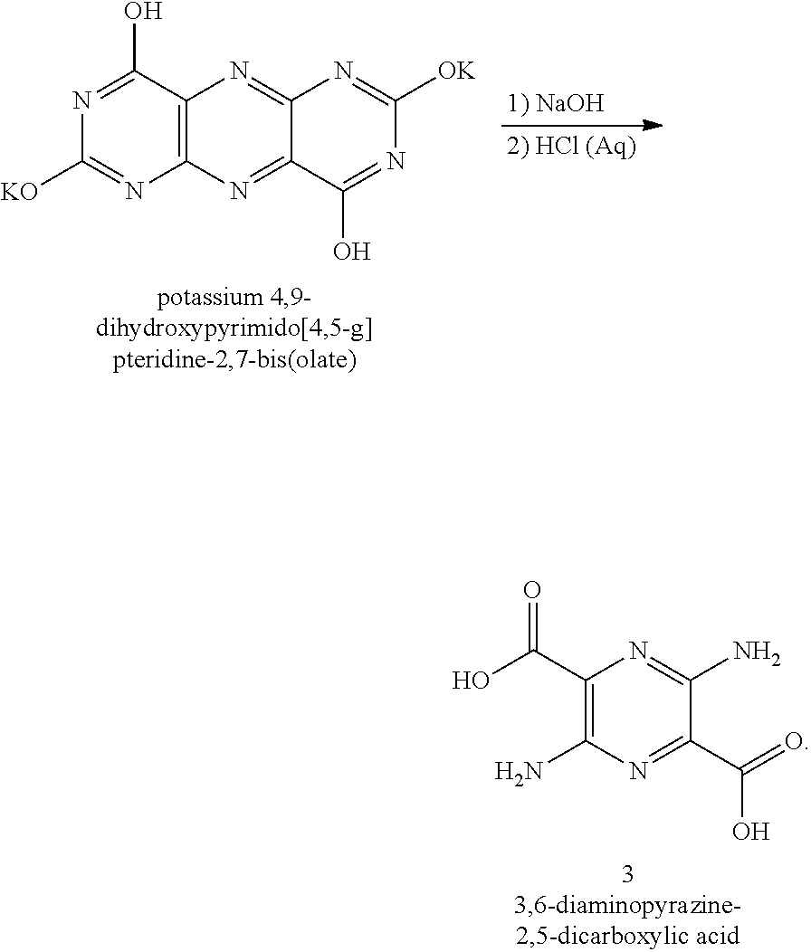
N1=C(O)C2=C(N=C1[KO])N=C1C(=N2)N=C([OK])N=C1O.C1(C(O)=O)=C(N)N=C(C(=O)O)C(N)=N1
